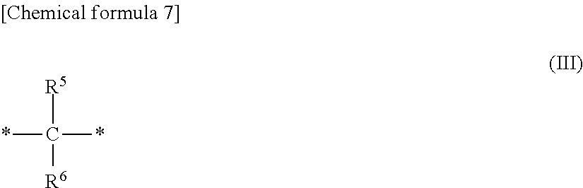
[R5]C([R6])(*)*
